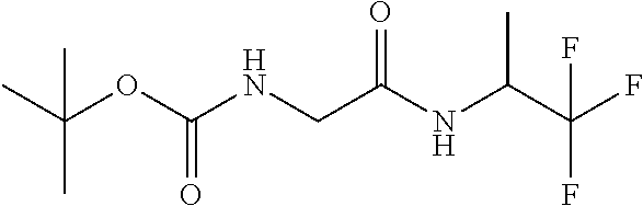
CC(C)(OC(NCC(NC(C(F)(F)F)C)=O)=O)C
